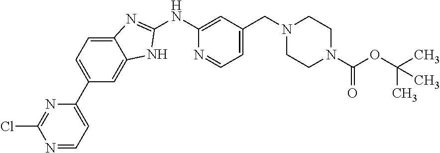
C1(NC2=CC(CN3CCN(C(OC(C)(C)C)=O)CC3)=CC=N2)=NC2=CC=C(C3=CC=NC(Cl)=N3)C=C2N1
